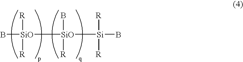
B[SiO]([SiO]([Si](B)([R])[R])(B)[R])([R])[R]
